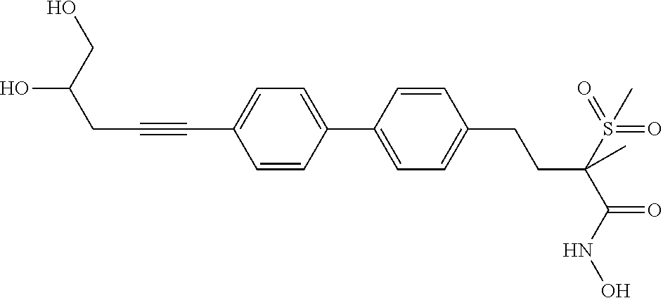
C1(C2=CC=C(C#CCC(O)CO)C=C2)=CC=C(CCC(C(=O)NO)(S(=O)(=O)C)C)C=C1
